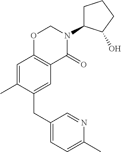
C1(CC2=CC3=C(C=C2C)OCN(C2CCCC2O)C3=O)=CC=C(C)N=C1
